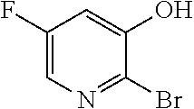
C1(F)=CN=C(Br)C(O)=C1
